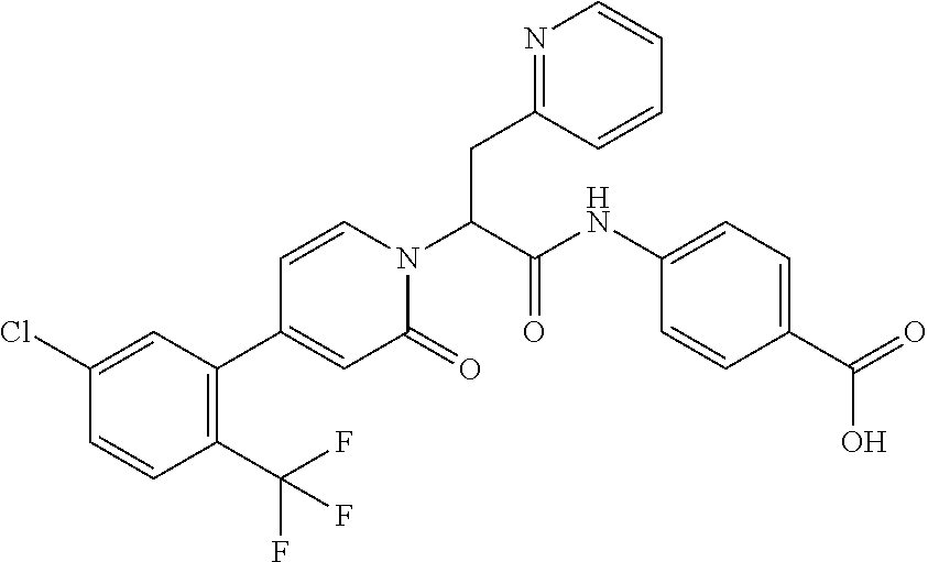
C(C(N1C=CC(C2=C(C(F)(F)F)C=CC(Cl)=C2)=CC1=O)C(NC1=CC=C(C(O)=O)C=C1)=O)C1=NC=CC=C1
